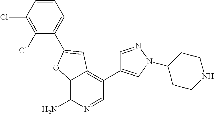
C1(Cl)=C(Cl)C=CC=C1C1=CC2=C(C3=CN(C4CCNCC4)N=C3)C=NC(N)=C2O1
